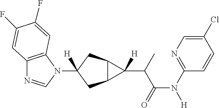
C12=C(N(C3([H])CC4C(C3)C4(C(C(N([H])C3=NC=C(Cl)C=C3)=O)C)[H])C=N1)C=C(F)C(F)=C2
